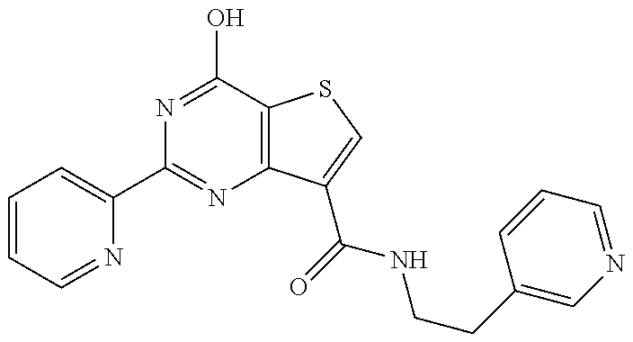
C1(C2=NC3=C(C(O)=N2)SC=C3C(=O)NCCC2=CN=CC=C2)=CC=CC=N1
